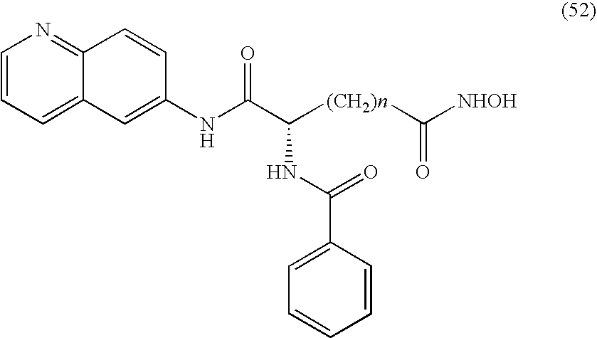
C1=CC=C2C(=N1)C=CC(NC(C([(CH2)n]C([NHOH])=O)NC(=O)C1=CC=CC=C1)=O)=C2
